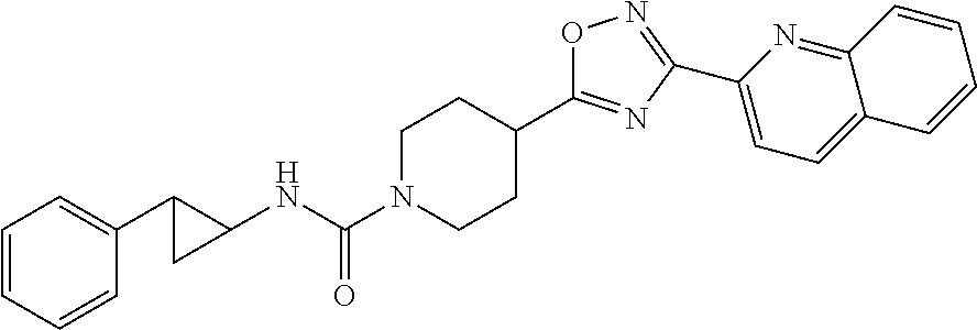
C1=CC=CC(C2C(NC(N3CCC(C4=NC(C5=CC=C6C(=N5)C=CC=C6)=NO4)CC3)=O)C2)=C1
